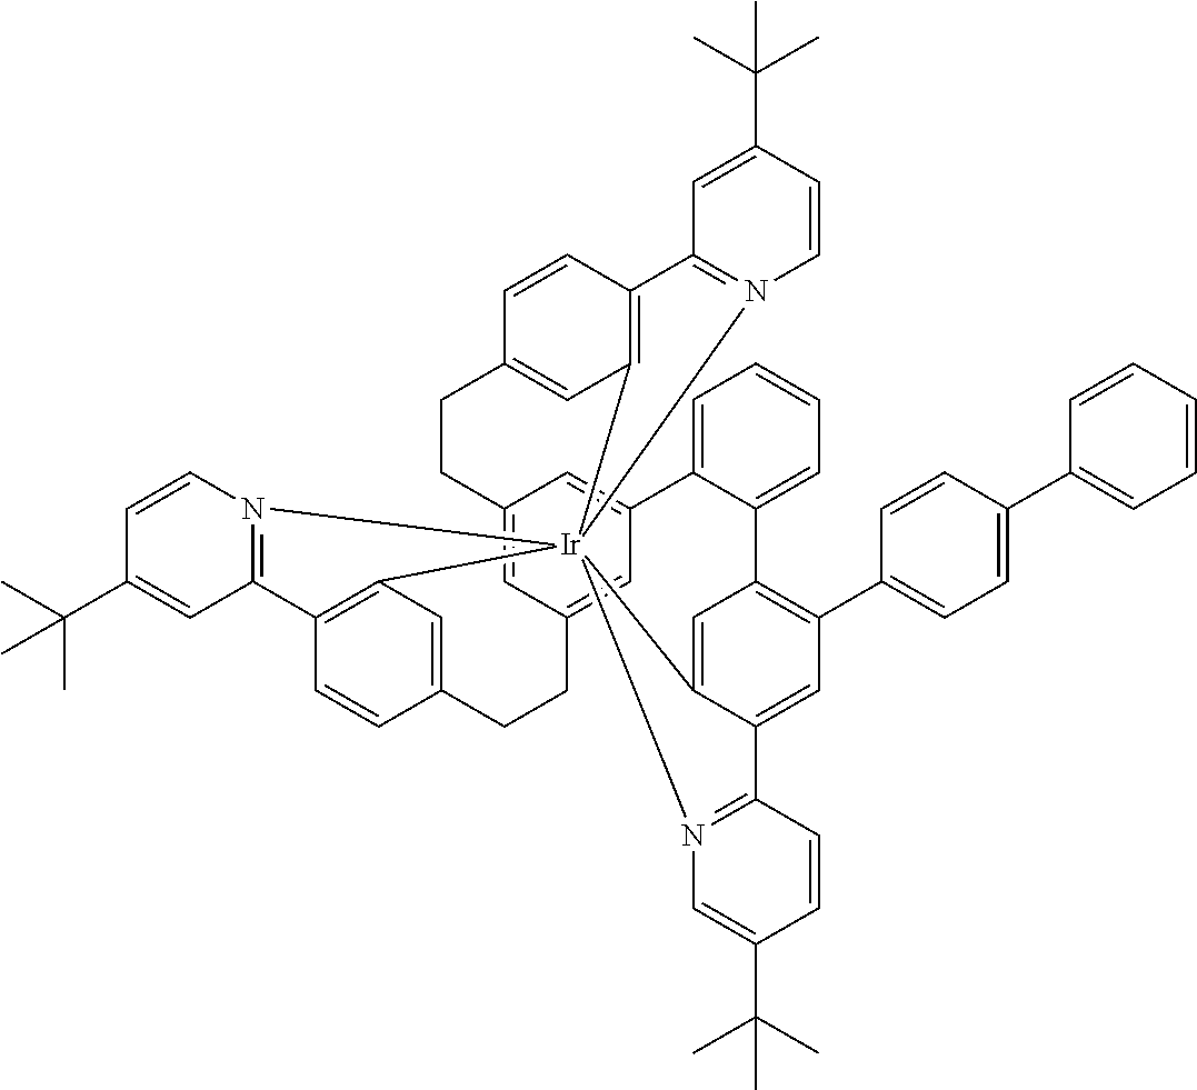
C12=CC3=CC(=C1)C1=CC=CC=C1C1=C(C4=CC=C(C5=CC=CC=C5)C=C4)C=C4C(=C1)[Ir]15(C6=C(C=CC(=C6)CC3)C3=N1C=CC(C(C)(C)C)=C3)(C1=C(C=CC(=C1)CC2)C1=N5C=CC(C(C)(C)C)=C1)N1=C4C=CC(C(C)(C)C)=C1
